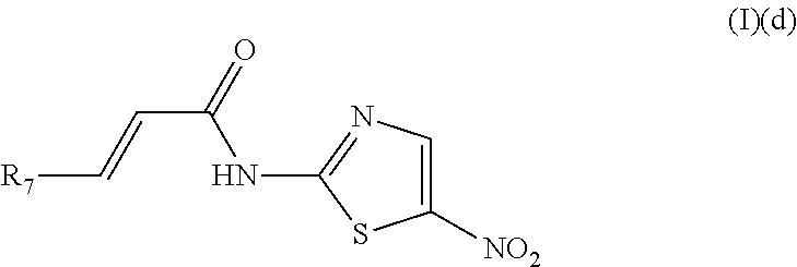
C1([NO2])=CN=C(NC(C=C[R7])=O)S1
